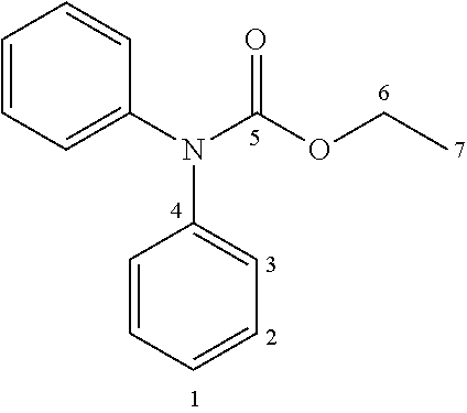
C1=CC=C(N(C(OCC)=O)C2=CC=CC=C2)C=C1
